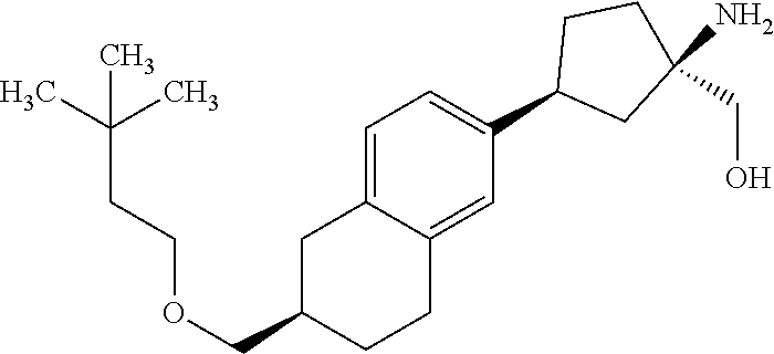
C1=C2C(=CC(C3CC(N)(CO)CC3)=C1)CCC(COCCC(C)(C)C)C2
